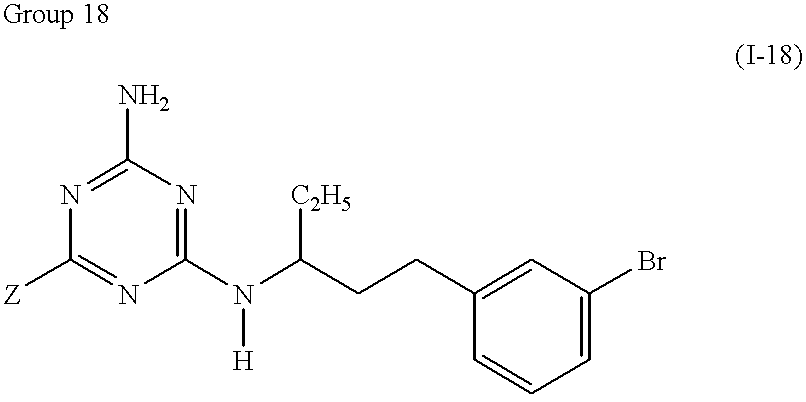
C1(N)=NC([Z])=NC(N(C(CCC2=CC(Br)=CC=C2)[C2H5])[H])=N1
